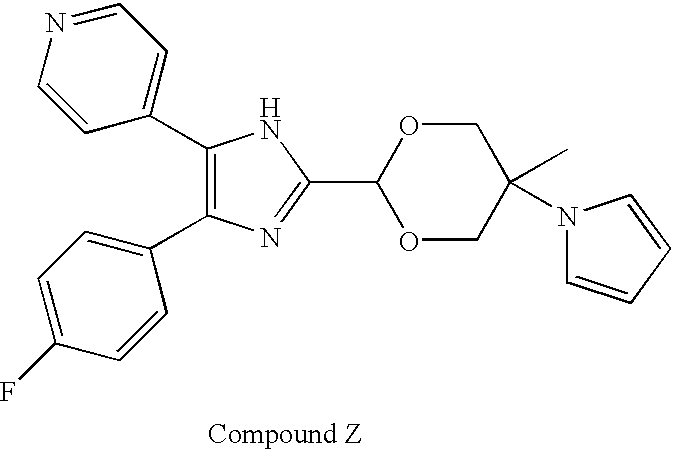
C1(C2=CC=NC=C2)=C(C2=CC=C(F)C=C2)N=C(C2OCC(C)(N3C=CC=C3)CO2)N1
